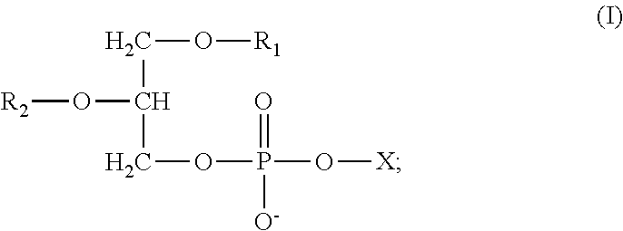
C(C(COP(O[X])(=O)[O-])O[R2])O[R1]
